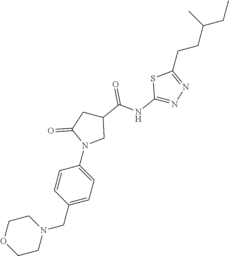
C1OCCN(CC2=CC=C(N3CC(C(NC4=NN=C(CCC(CC)C)S4)=O)CC3=O)C=C2)C1
